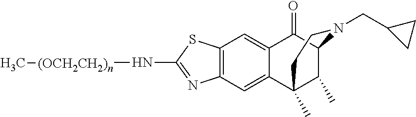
C12=C(C=C3C(=C1)C(=O)C1C(C)C3(C)CCN1CC1CC1)N=C(N[(OCH2CH2)n]C)S2
